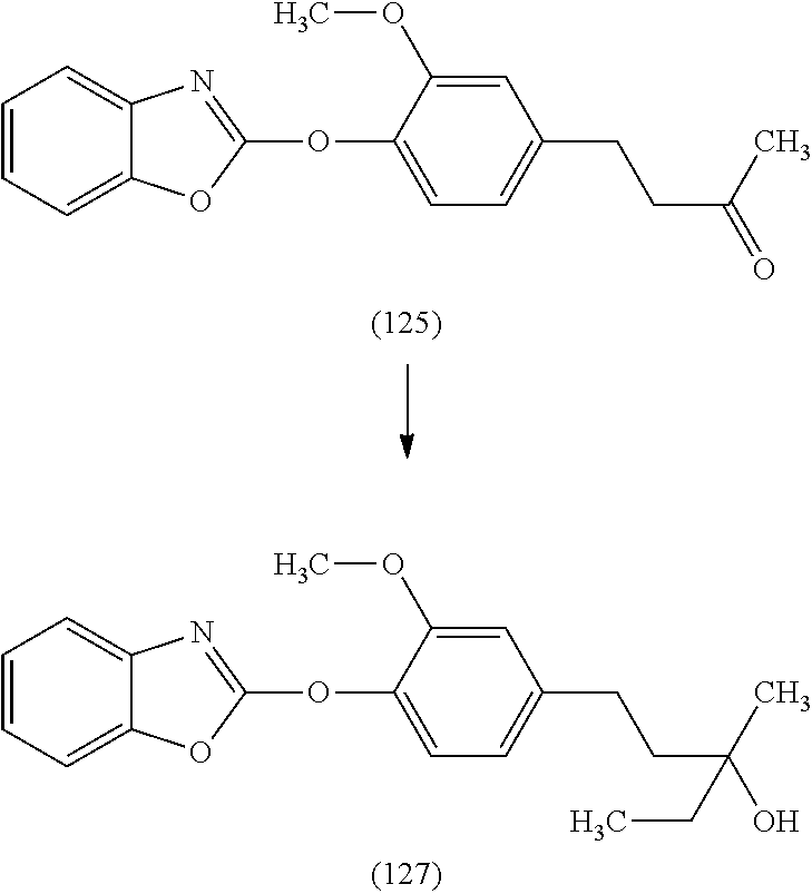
C1=CC=C2C(=C1)N=C(OC1=CC=C(CCC(O)(C)CC)C=C1OC)O2.C1=CC=C2C(=C1)N=C(OC1=CC=C(CCC(=O)C)C=C1OC)O2
